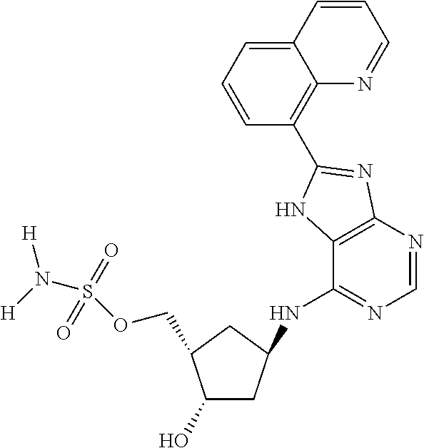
OC1CC(NC2=NC=NC3=C2NC(C2=C4C(=CC=C2)C=CC=N4)=N3)CC1COS(N([H])[H])(=O)=O
